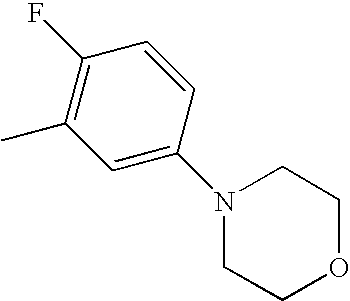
C1(F)=C(C)C=C(N2CCOCC2)C=C1
